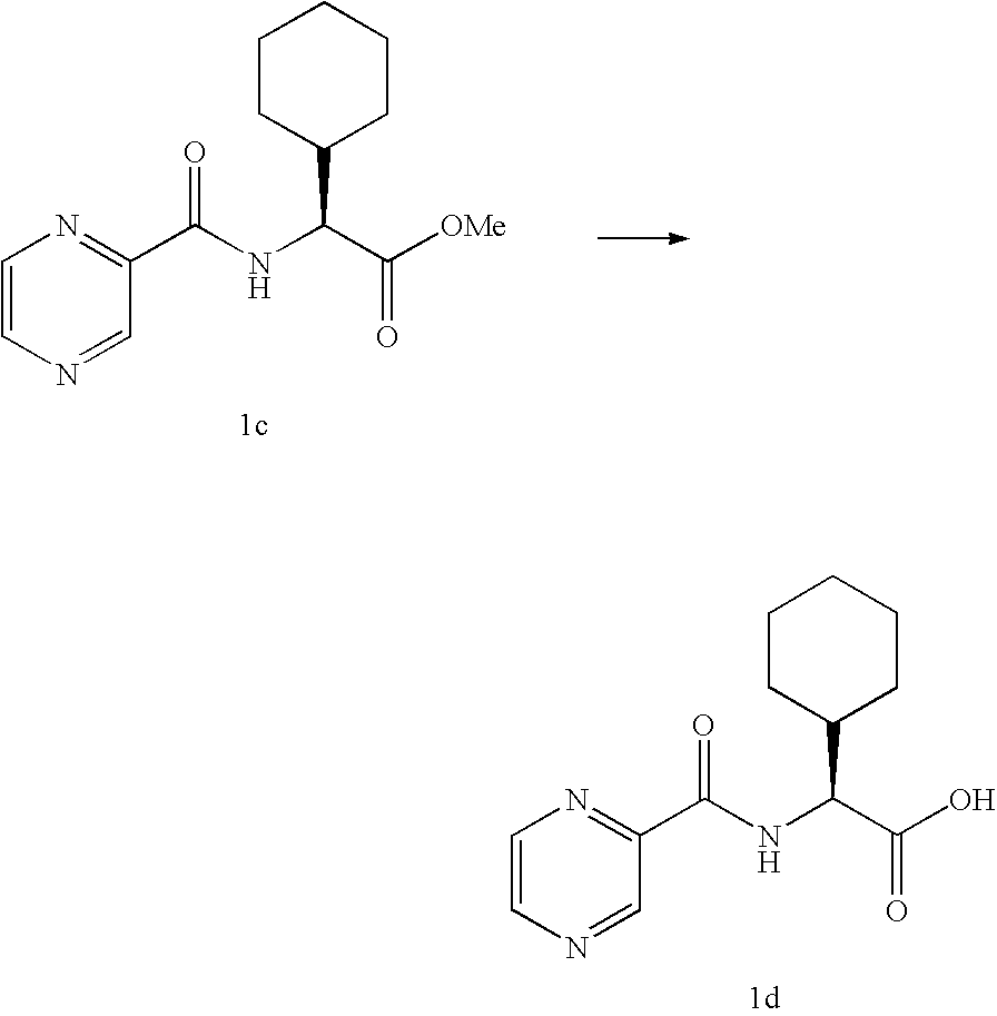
C1=CN=CC(C(NC(C(O)=O)C2CCCCC2)=O)=N1.C1=CN=CC(C(NC(C([OMe])=O)C2CCCCC2)=O)=N1
